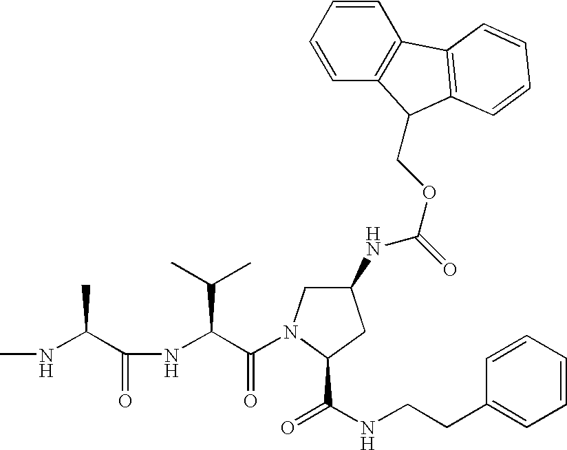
CNC(C(NC(C(=O)N1CC(NC(OCC2C3=C(C=CC=C3)C3=C2C=CC=C3)=O)CC1C(NCCC1=CC=CC=C1)=O)C(C)C)=O)C
